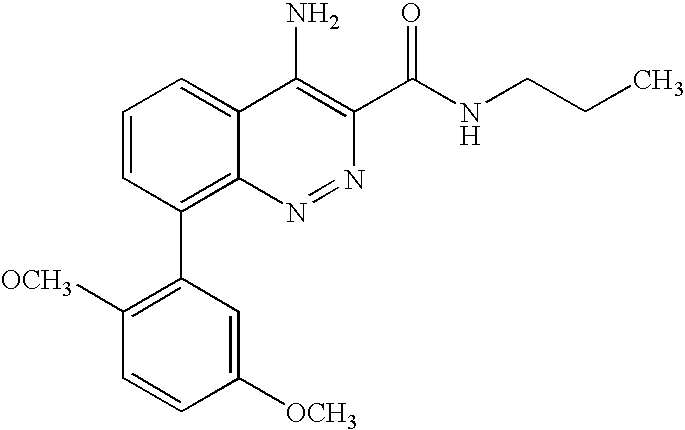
C1([OCH3])=CC(C2=C3C(=CC=C2)C(N)=C(C(=O)NCCC)N=N3)=C([OCH3])C=C1
